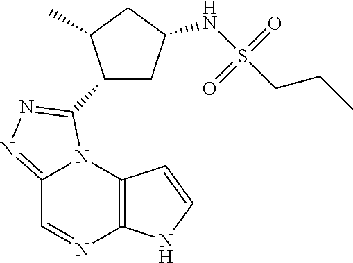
C12=C(N3C(=NN=C3C3CC(NS(CCC)(=O)=O)CC3C)C=N1)C=CN2
